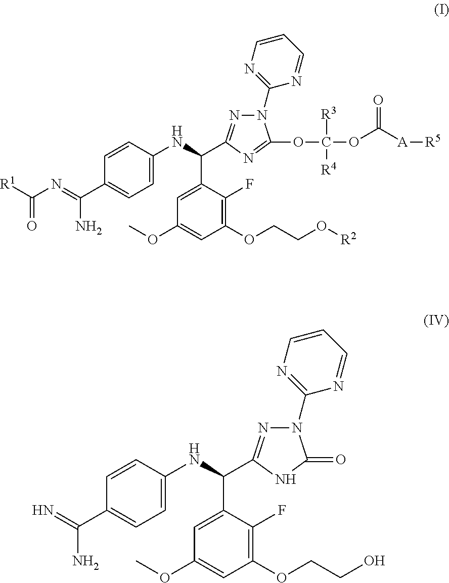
[R1]C(N=C(C1=CC=C(NC(C2=NN(C3=NC=CC=N3)C(OC(OC([A][R5])=O)([R3])[R4])=N2)C2=CC(OC)=CC(OCCO[R2])=C2F)C=C1)N)=O.N=C(C1=CC=C(NC(C2=NN(C3=NC=CC=N3)C(=O)N2)C2=CC(OC)=CC(OCCO)=C2F)C=C1)N
